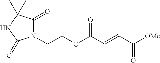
N1(CCOC(C=CC([OMe])=O)=O)C(=O)C(C)(C)NC1=O
